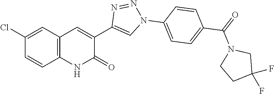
C12=C(C=C(Cl)C=C1)C=C(C1=CN(C3=CC=C(C(=O)N4CCC(F)(F)C4)C=C3)N=N1)C(=O)N2
